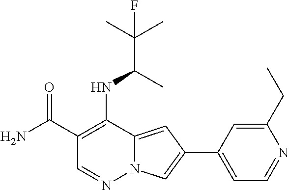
C1(C(N)=O)=C(NC(C(C)(C)F)C)C2=CC(C3=CC=NC(CC)=C3)=CN2N=C1
